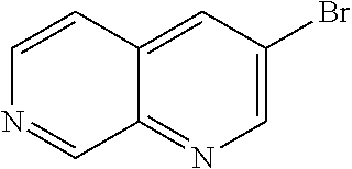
C12=NC=C(Br)C=C1C=CN=C2
